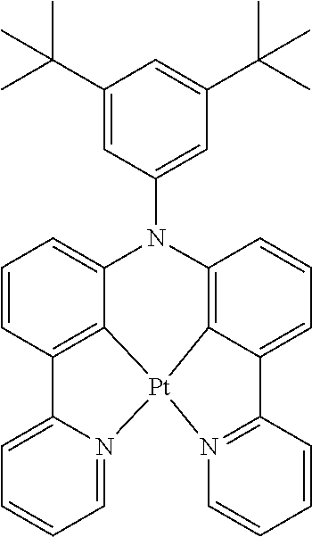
C12=N([Pt]34C5=C(C=CC=C15)N(C1=CC(C(C)(C)C)=CC(C(C)(C)C)=C1)C1=CC=CC(=C31)C1=CC=CC=N14)C=CC=C2
